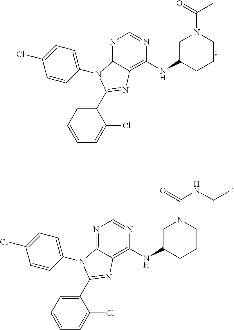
N1=C2C(=C(NC3CCCN(C(C)=O)C3)N=C1)N=C(C1=CC=CC=C1Cl)N2C1=CC=C(Cl)C=C1.N1=C2C(=C(NC3CCCN(C(NCC)=O)C3)N=C1)N=C(C1=CC=CC=C1Cl)N2C1=CC=C(Cl)C=C1
